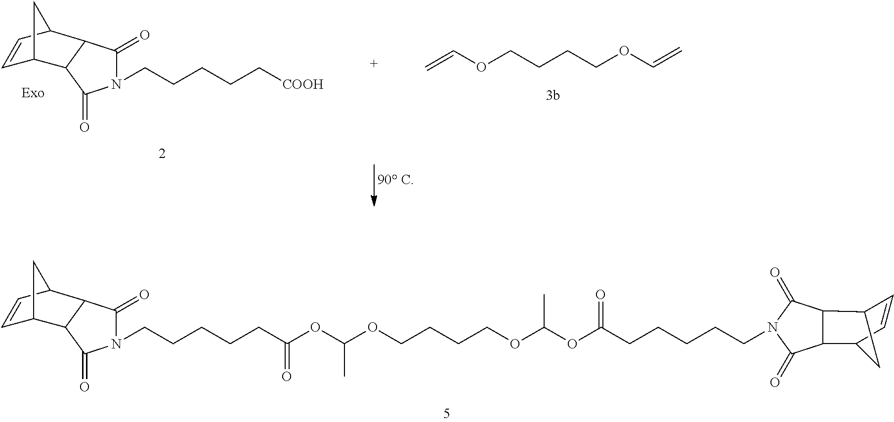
C=COCCCCOC=C.C(CCCC[COOH])N1C(=O)C2C(C1=O)C1C=CC2C1.C(CCCCC(OC(OCCCCOC(OC(CCCCCN1C(=O)C2C3C=CC(C2C1=O)C3)=O)C)C)=O)N1C(=O)C2C(C1=O)C1C=CC2C1
